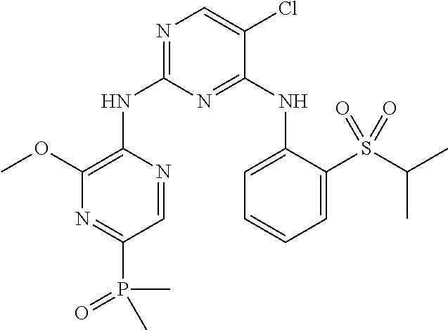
N1=C(NC2=C(OC)N=C(P(=O)(C)C)C=N2)N=C(NC2=CC=CC=C2S(C(C)C)(=O)=O)C(Cl)=C1
